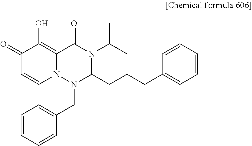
C1(=O)C=CN2C(=C1O)C(=O)N(C(C)C)C(CCCC1=CC=CC=C1)N2CC1=CC=CC=C1
